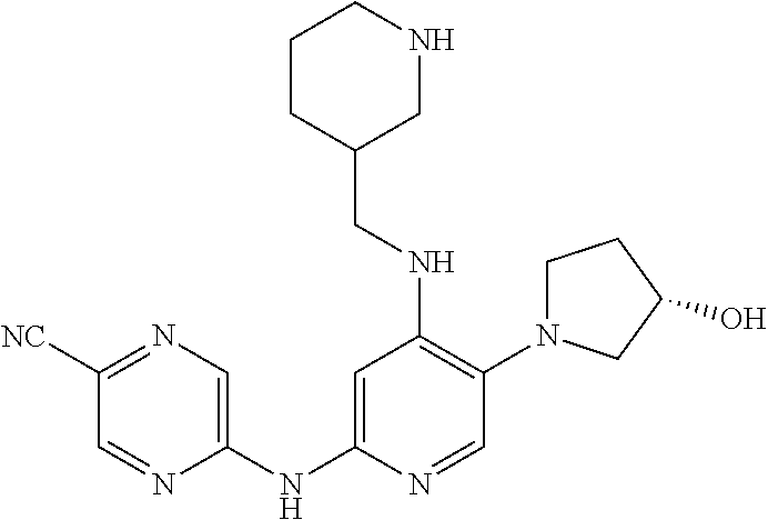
C1(NC2=CC(NCC3CNCCC3)=C(N3CCC(O)C3)C=N2)=CN=C([NC])C=N1
